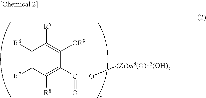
C1([R6])=C([R7])C([R8])=C(C(=O)O[(Zr)m3(O)n3(OH)s])C([OR9])=C1[R5]
